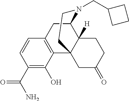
C1=CC(C(N)=O)=C(O)C2=C1CC1C3([H])C2(CC(=O)CC3)CCN1CC1CCC1
